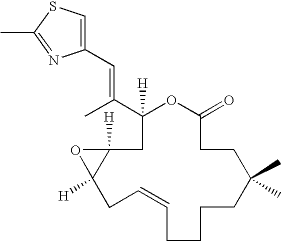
C1(=O)OC([H])(C(C)=CC2=CSC(C)=N2)CC2([H])C([H])(CC=CCCCCC(C)(C)CC1)O2
